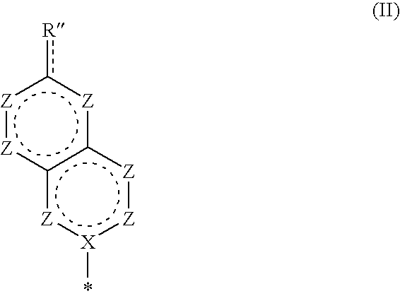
[Z]1:[Z]c2c([Z]c1[R])[Z]:[Z]:[X](*):[Z]2
